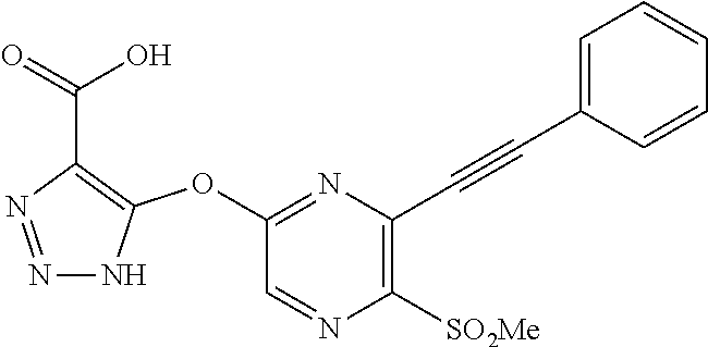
C1(OC2=C(C(=O)O)N=NN2)=NC(C#CC2=CC=CC=C2)=C([SO2Me])N=C1
